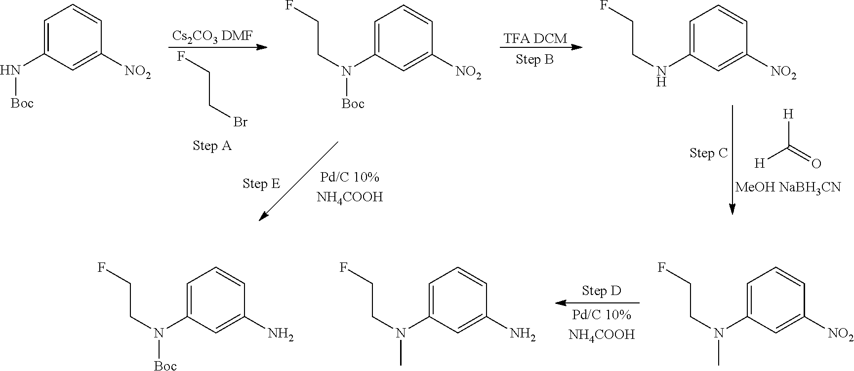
[TFA DCM].[H]C(=O)[H].C1=C(N[Boc])C=C([NO2])C=C1.[Cs2CO3 DMF].FCCBr.C1=C(N([Boc])CCF)C=C([NO2])C=C1.C1=C(NCCF)C=C([NO2])C=C1.C1=C(N(CCF)C)C=C([NO2])C=C1.C1=C(N(CCF)C)C=C(N)C=C1.C1=C(N(CCF)[Boc])C=C(N)C=C1
